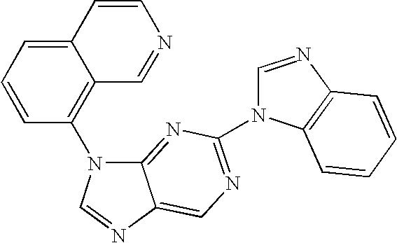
C1=NC2=C(N1C1=NC=C3C(=N1)N(C1=C4C(=CC=C1)C=CN=C4)C=N3)C=CC=C2
